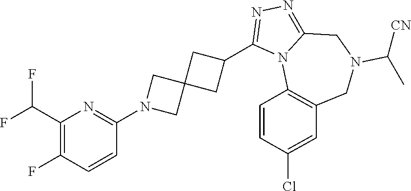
C1(C(F)F)=C(F)C=CC(N2CC3(C2)CC(C2=NN=C4N2C2=C(CN(C([CN])C)C4)C=C(Cl)C=C2)C3)=N1
